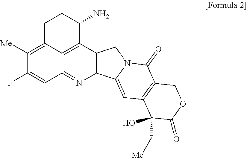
C1([Me])=C2C3=C(C4=C(N=C3C=C1F)C1=CC3=C(C(=O)N1C4)COC(=O)C3(C[Me])O)C(N)CC2
